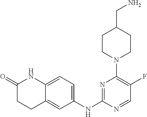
C12=CC=C(NC3=NC(N4CCC(CN)CC4)=C(F)C=N3)C=C1CCC(=O)N2
